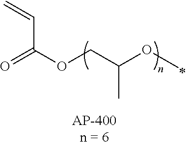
O=C(OCC(OC)C)C=C
